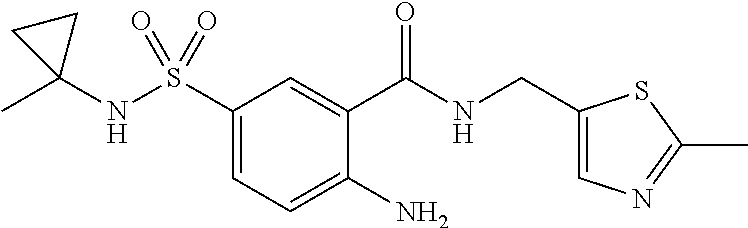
CC1(NS(C2=CC=C(N)C(C(NCC3=CN=C(C)S3)=O)=C2)(=O)=O)CC1
